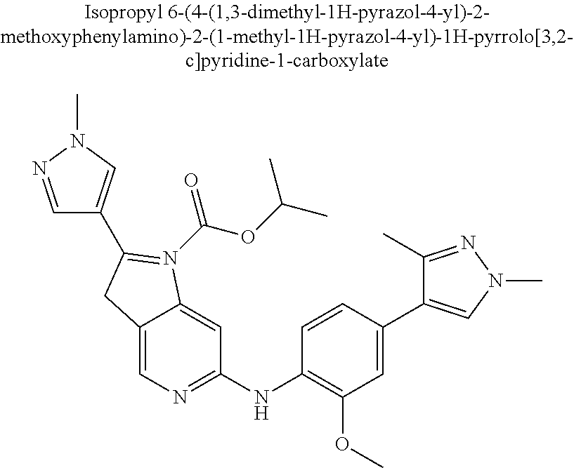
C12=CN=C(NC3=C(OC)C=C(C4=CN(C)N=C4C)C=C3)C=C1N(C(OC(C)C)=O)=C(C1=CN(C)N=C1)C2
